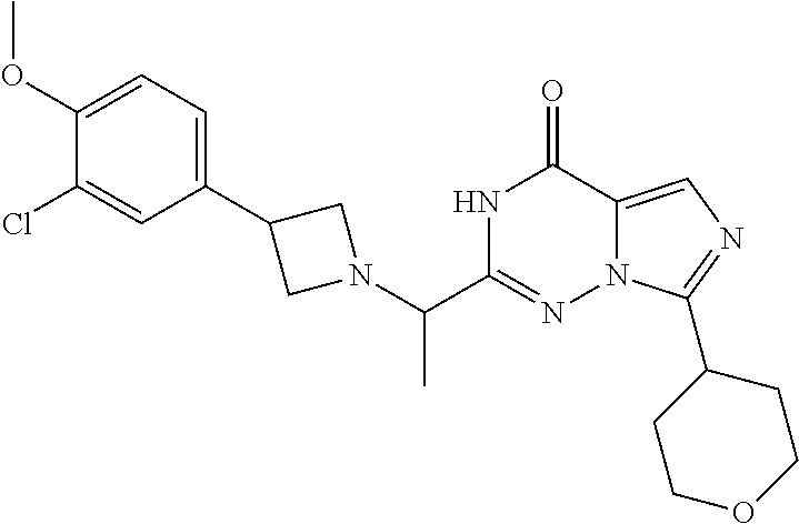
C1(OC)=CC=C(C2CN(C(C3=NN4C(=CN=C4C4CCOCC4)C(=O)N3)C)C2)C=C1Cl
